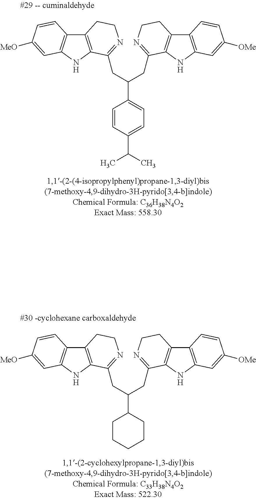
C12=C(NC3=C1C=CC([MeO])=C3)C(CC(CC1=NCCC3=C1NC1=C3C=CC([OMe])=C1)C1CCCCC1)=NCC2.C12=C(NC3=C1C=CC([MeO])=C3)C(CC(CC1=NCCC3=C1NC1=C3C=CC([OMe])=C1)C1=CC=C(C(C)C)C=C1)=NCC2
